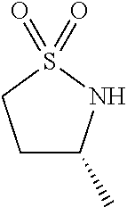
C1C(C)NS(=O)(=O)C1
